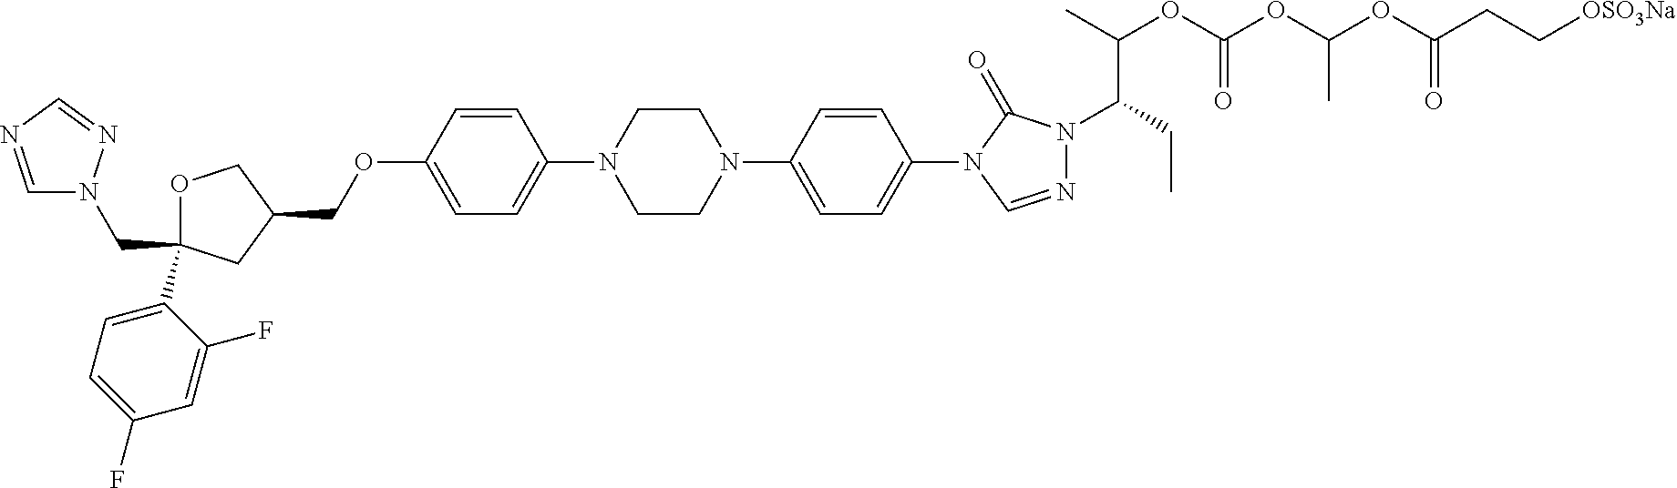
C(C1(C2=CC=C(F)C=C2F)OCC(COC2=CC=C(N3CCN(C4=CC=C(N5C=NN(C(CC)C(OC(OC(OC(CC[OSO3Na])=O)C)=O)C)C5=O)C=C4)CC3)C=C2)C1)N1C=NC=N1
